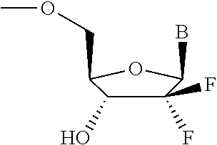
C1(F)(F)C(O)C(COC)OC1B
